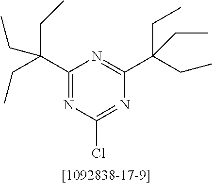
C1(C(CC)(CC)CC)=NC(Cl)=NC(C(CC)(CC)CC)=N1
